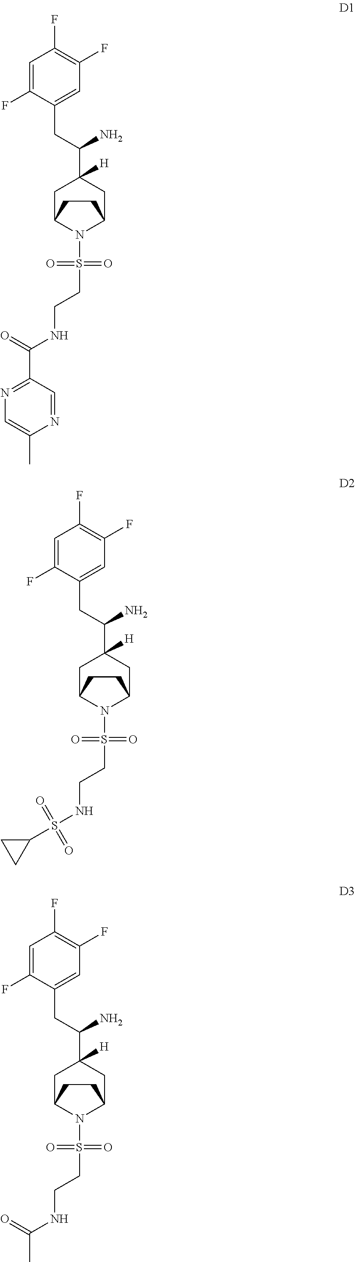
C1=C(F)C(CC(C2([H])CC3N(S(=O)(=O)CCNC(=O)C4=NC=C(C)N=C4)C(C2)CC3)N)=CC(F)=C1F.C1=C(F)C(CC(C2([H])CC3N(S(=O)(=O)CCNS(=O)(=O)C4CC4)C(C2)CC3)N)=CC(F)=C1F.C1=C(F)C(CC(C2([H])CC3N(S(=O)(=O)CCNC(=O)C)C(C2)CC3)N)=CC(F)=C1F
